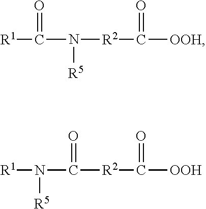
[R1]C(N([R2]C([OOH])=O)[R5])=O.[R1]N(C([R2]C([OOH])=O)=O)[R5]
